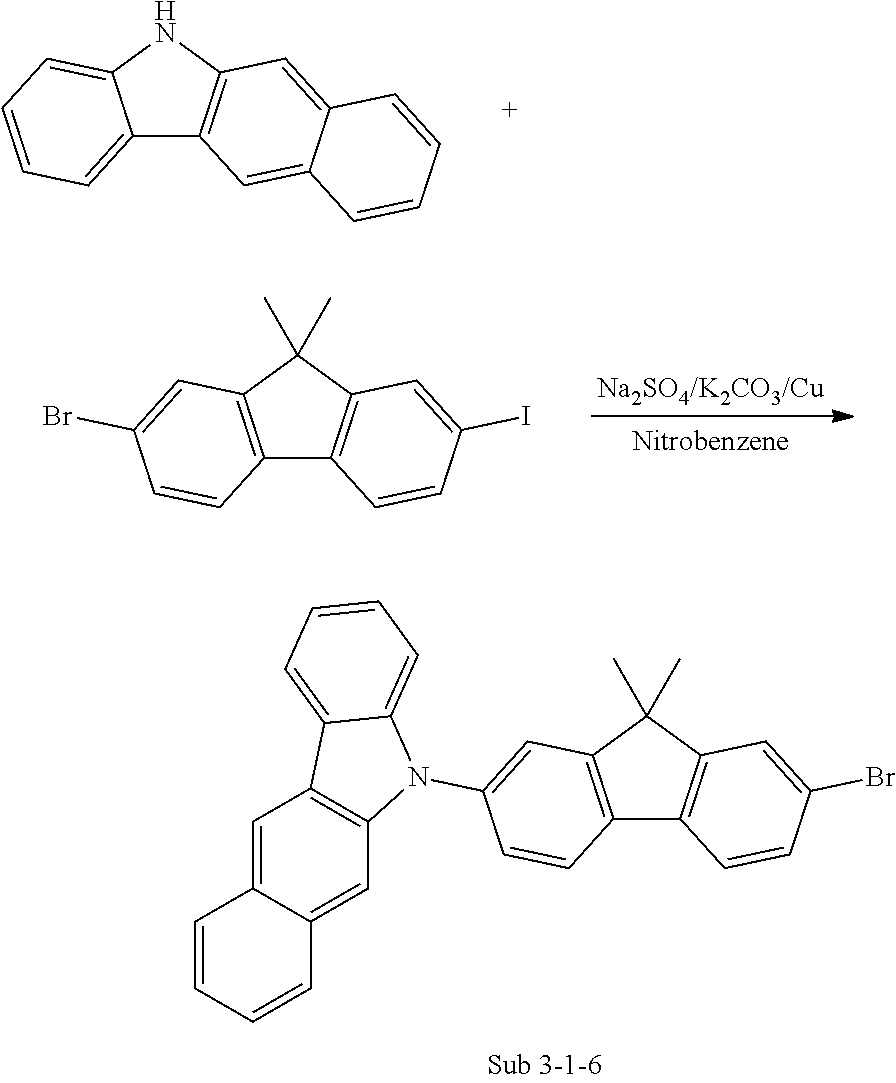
C12=CC=CC=C1NC1=C2C=C2C(=C1)C=CC=C2.C12=C(C(C)(C)C3=C1C=CC(I)=C3)C=C(Br)C=C2.C12=C(C(C)(C)C3=C1C=CC(Br)=C3)C=C(N1C3=C(C=C4C(=C3)C=CC=C4)C3=CC=CC=C13)C=C2
